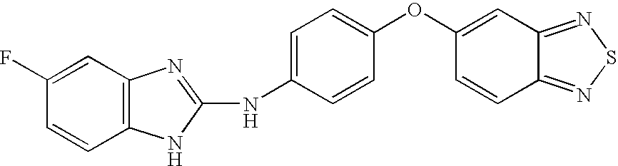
C1(F)=CC2=C(C=C1)NC(NC1=CC=C(OC3=CC4=NSN=C4C=C3)C=C1)=N2
